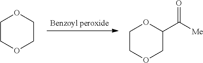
C1COCCO1.C1COCC(C([Me])=O)O1
